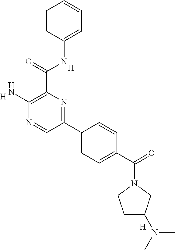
[H].[H].C1=CC(NC(C2=C(N)N=CC(C3=CC=C(C(N4CCC(N(C)C)C4)=O)C=C3)=N2)=O)=CC=C1.[H]
